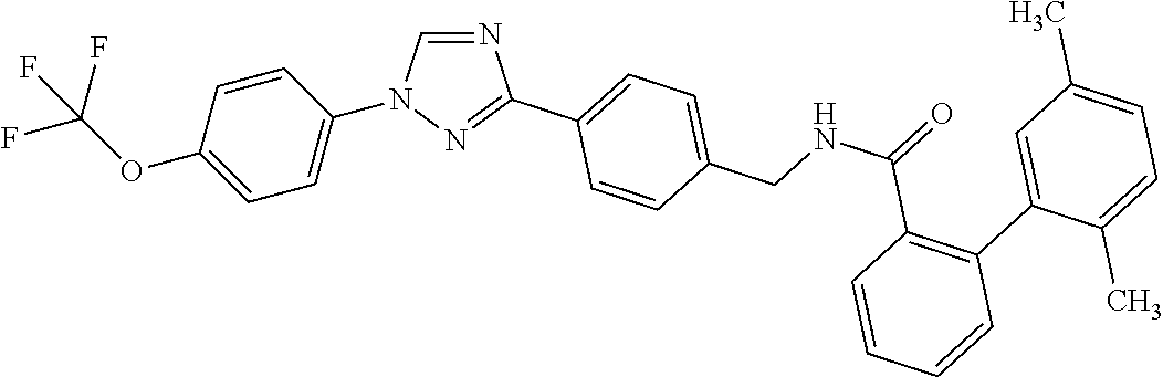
C1=C(OC(F)(F)F)C=CC(N2C=NC(C3=CC=C(CNC(=O)C4=C(C5=CC(C)=CC=C5C)C=CC=C4)C=C3)=N2)=C1
